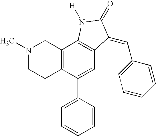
N1(C)CCC2=C(C1)C1=C(C=C2C2=CC=CC=C2)C(=CC2=CC=CC=C2)C(=O)N1[H]
